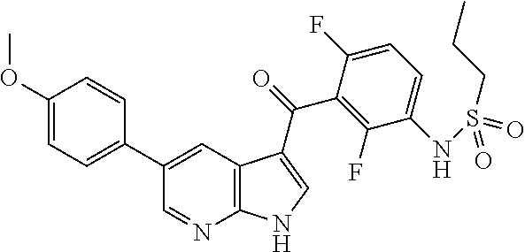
C1(OC)=CC=C(C2=CC3=C(N=C2)NC=C3C(C2=C(F)C(NS(=O)(CCC)=O)=CC=C2F)=O)C=C1
